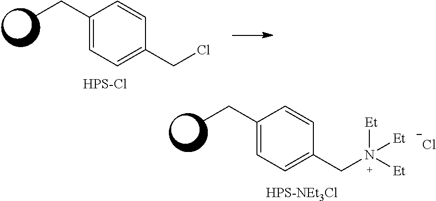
CCC1=CC=C(C[N+]([Et])([Et])[Et])C=C1.[Cl-].[HPS-NEt3Cl].CCC1=CC=C(CCl)C=C1.[HPS-Cl]
